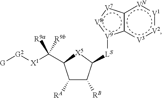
C1([RA])C([RB])C([LS][V9]2c3c([VN]:[V1]:[V2]:[V3]3)[V7]:[V8]:2)[X5]C1C([X1][G2][G])([R9a])[R9b]
